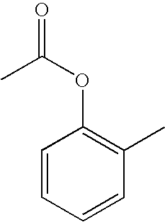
C1=CC=CC(C)=C1OC(=O)C
